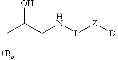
C(C(CN[L][Z][D])O)[+Bp]
